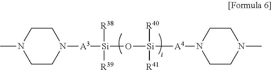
C1CN([A3][Si]([R38])([R39])O[Si]([R40])([R41])[A4]N2CCN(C)CC2)CCN1C
